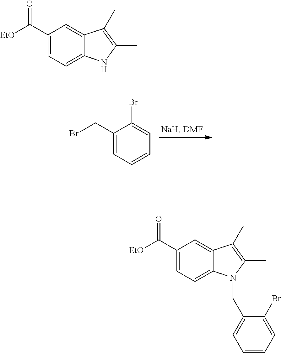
C1(C([EtO])=O)=CC=C2C(=C1)C(C)=C(C)N2.C1(CBr)=CC=CC=C1Br.C1(C([EtO])=O)=CC=C2C(=C1)C(C)=C(C)N2CC1=CC=CC=C1Br
